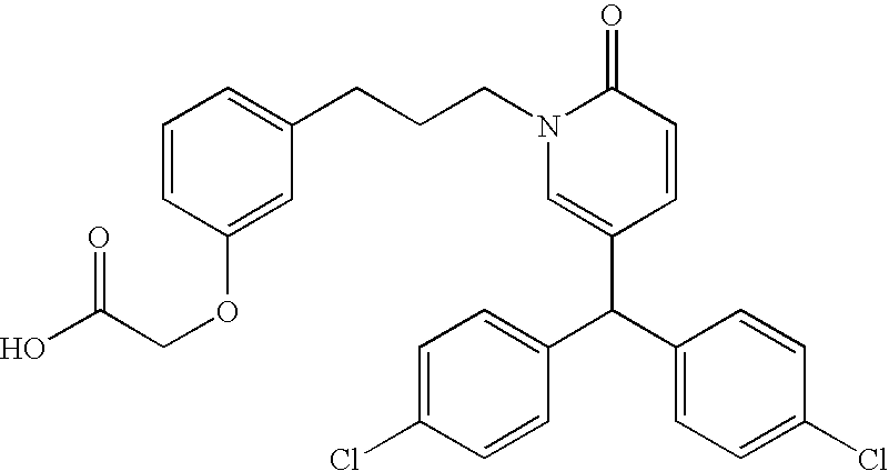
C(CN1C(=O)C=CC(C(C2=CC=C(Cl)C=C2)C2=CC=C(Cl)C=C2)=C1)CC1=CC=CC(OCC(O)=O)=C1
